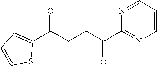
C1(C(CCC(C2=NC=CC=N2)=O)=O)=CC=CS1
